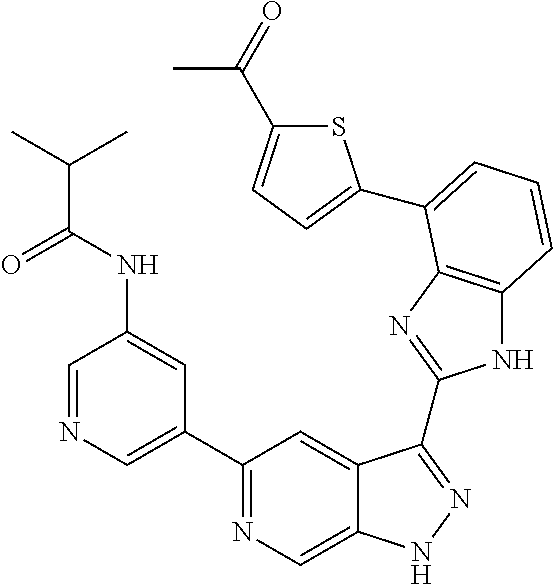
C1=NC=C(C2=NC=C3C(=C2)C(C2=NC4=C(N2)C=CC=C4C2=CC=C(C(=O)C)S2)=NN3)C=C1NC(C(C)C)=O
